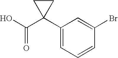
C1(C2(C(O)=O)CC2)=CC=CC(Br)=C1
